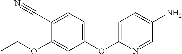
C1(C#N)=CC=C(OC2=CC=C(N)C=N2)C=C1OCC
